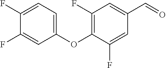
C1(OC2=C(F)C=C(C=O)C=C2F)=CC=C(F)C(F)=C1
